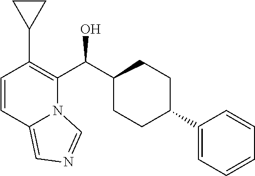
C1=CC2=CN=CN2C(C(C2CCC(C3=CC=CC=C3)CC2)O)=C1C1CC1
